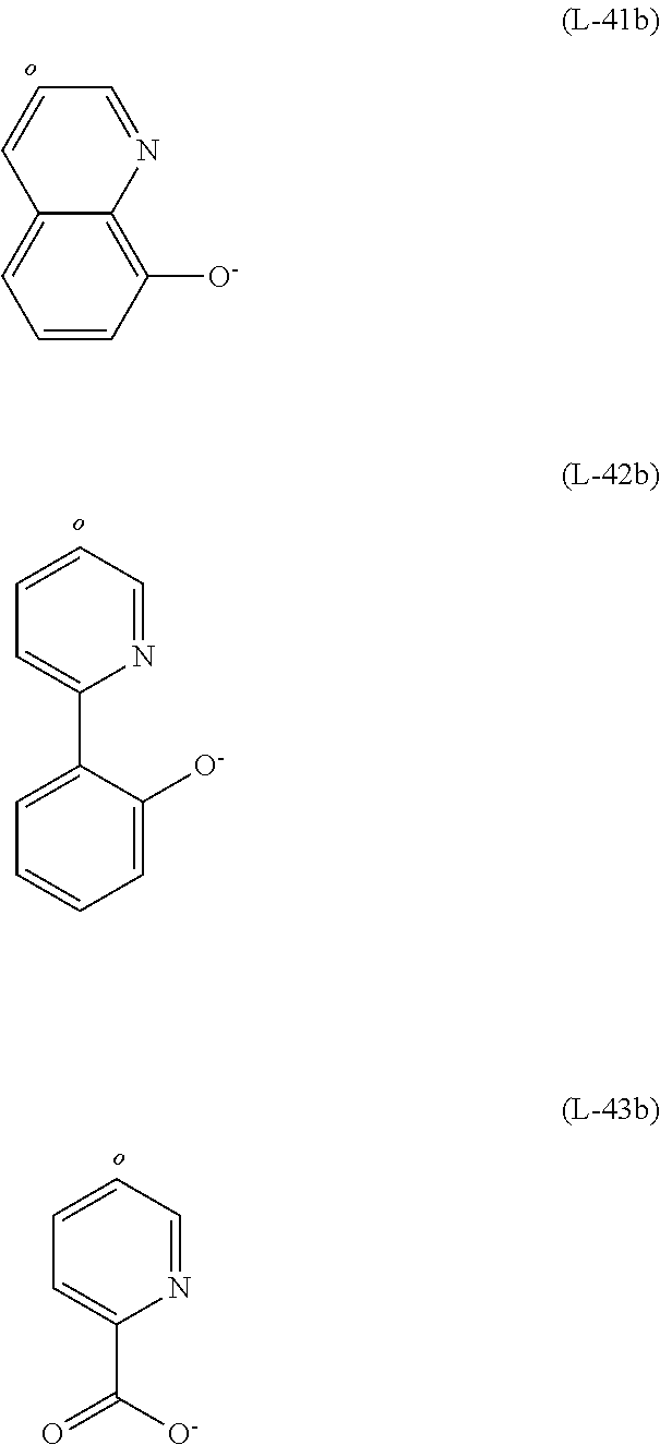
C1=CC([O-])=C2C(=C1)C=CC=N2.N1=CC=CC=C1C1=CC=CC=C1[O-].N1=CC=CC=C1C([O-])=O
